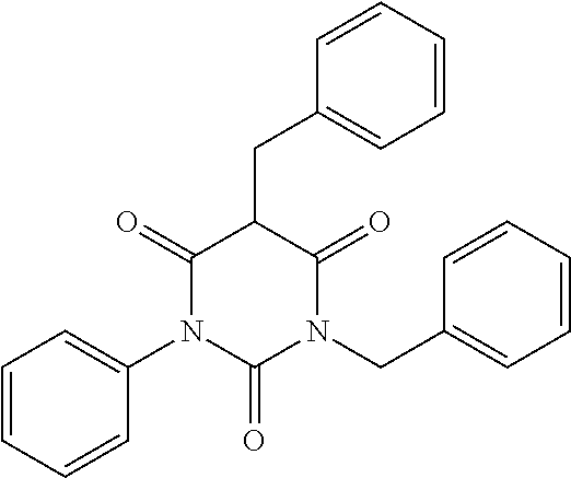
C1=CC=CC(N2C(=O)C(CC3=CC=CC=C3)C(=O)N(CC3=CC=CC=C3)C2=O)=C1
